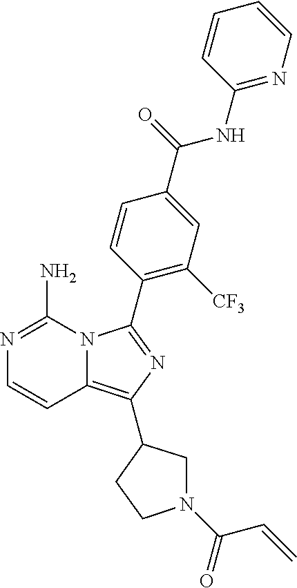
C1=CC2=C(C3CN(C(C=C)=O)CC3)N=C(C3=C([CF3])C=C(C(NC4=NC=CC=C4)=O)C=C3)N2C(N)=N1
